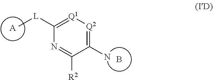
[A].B.C[L]C1=[Q1][Q2]=C(N)C([R2])=N1
